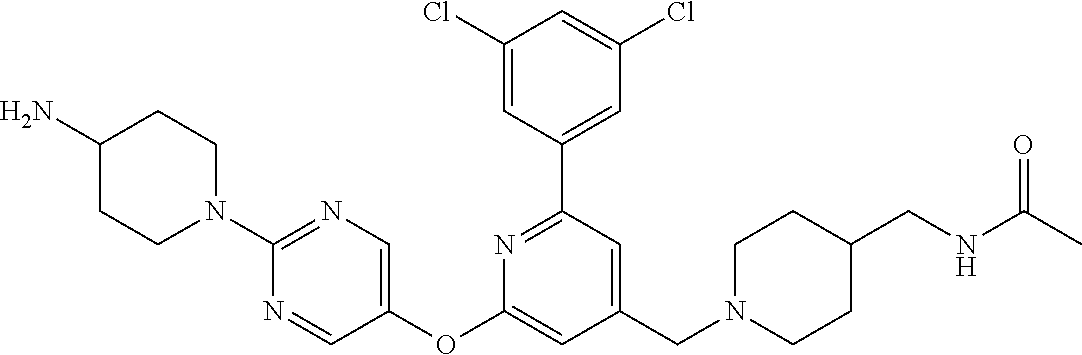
C1(Cl)=CC(C2=NC(OC3=CN=C(N4CCC(N)CC4)N=C3)=CC(CN3CCC(CNC(C)=O)CC3)=C2)=CC(Cl)=C1
